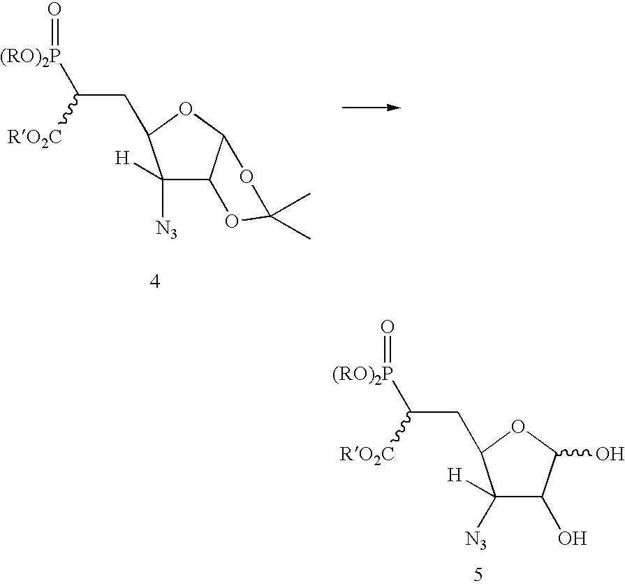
C1([H])([N3])C2C(OC1CC([(RO)2P]=O)[RO2C])OC(C)(C)O2.C1([H])([N3])C(O)C(O)OC1CC([(RO)2P]=O)[RO2C]
